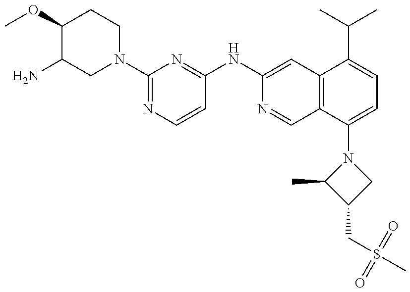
C1(OC)C(N)CN(C2=NC=CC(NC3=CC4=C(C=N3)C(N3C(C)C(CS(C)(=O)=O)C3)=CC=C4C(C)C)=N2)CC1
